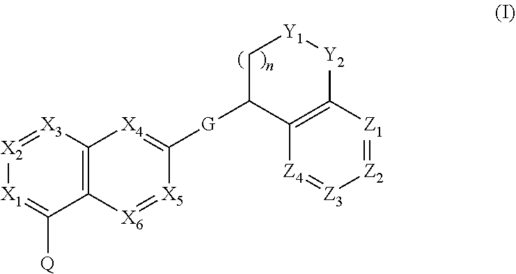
C12=C([X3]=[X2][X1]=C1[Q])[X4]=C([G]C1C[Y1][Y2]C3=C1[Z4]=[Z3][Z2]=[Z1]3)[X5]=[X6]2
